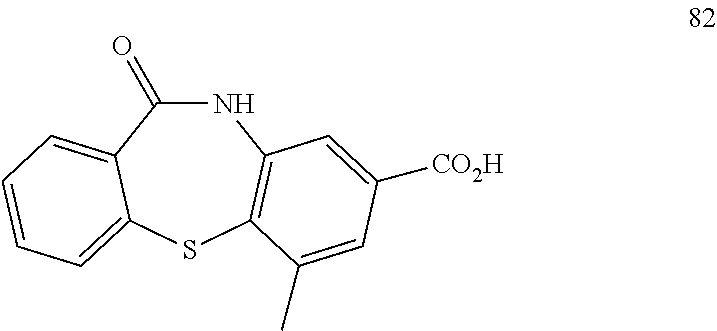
N1C(=O)C2=CC=CC=C2SC2=C1C=C([CO2H])C=C2C
